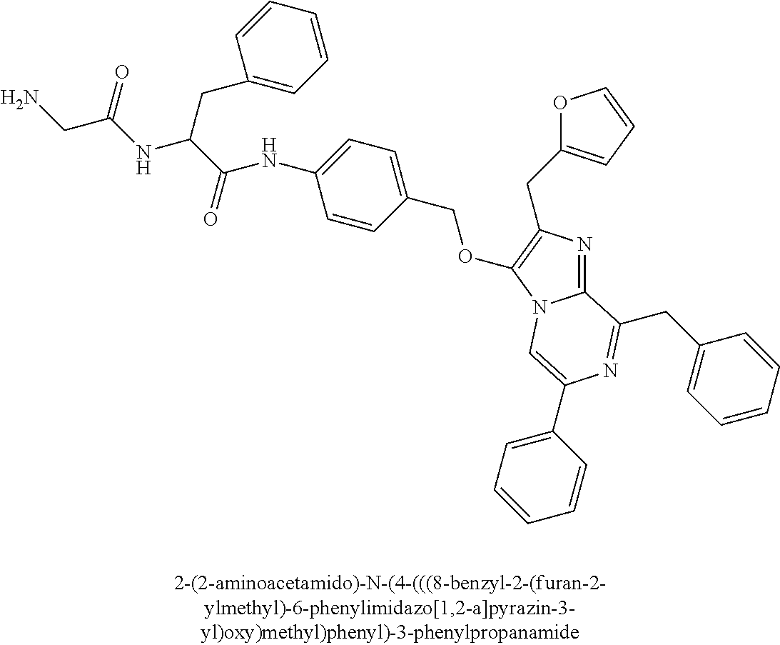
NCC(=O)NC(CC1=CC=CC=C1)C(=O)NC1=CC=C(COC2=C(CC3=CC=CO3)N=C3N2C=C(C2=CC=CC=C2)N=C3CC2=CC=CC=C2)C=C1
